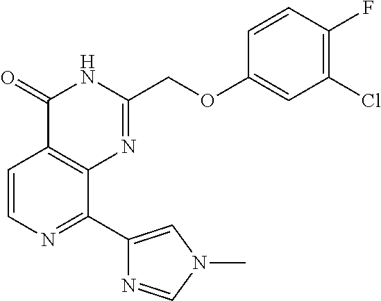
C1=CN=C(C2=CN(C)C=N2)C2=C1C(=O)NC(COC1=CC(Cl)=C(F)C=C1)=N2
